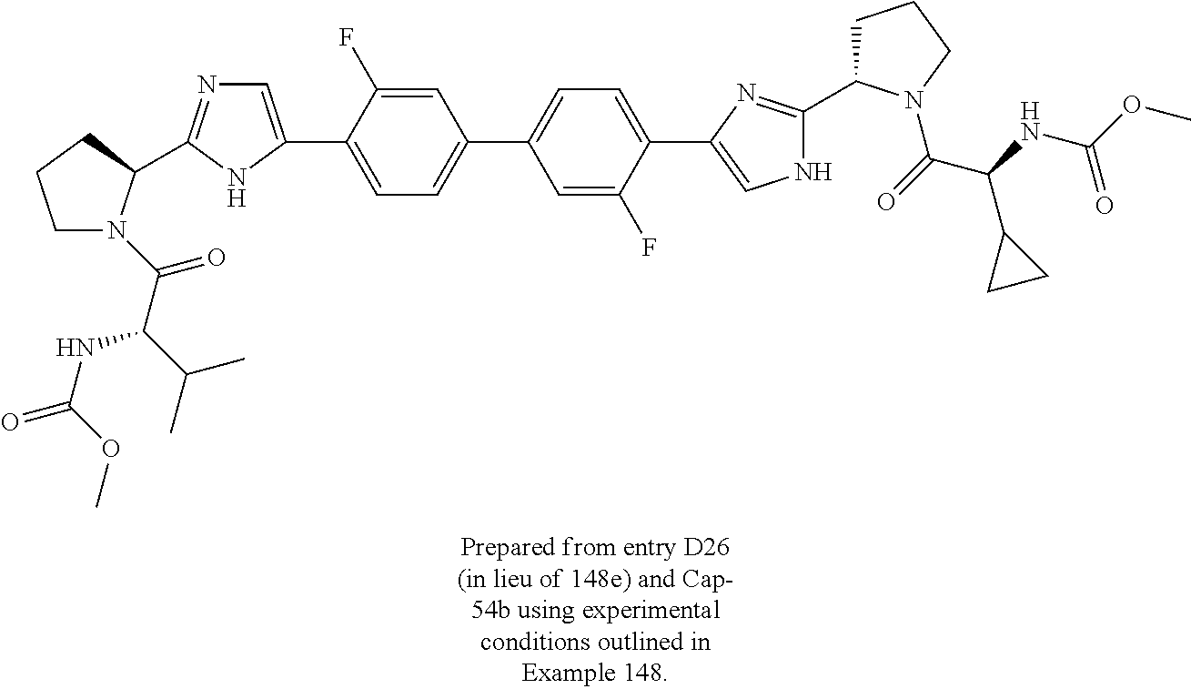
C1N(C(C(NC(=O)OC)C(C)C)=O)C(C2=NC=C(C3=CC=C(C4=CC=C(C5=CNC(C6CCCN6C(=O)C(NC(OC)=O)C6CC6)=N5)C(F)=C4)C=C3F)N2)CC1
